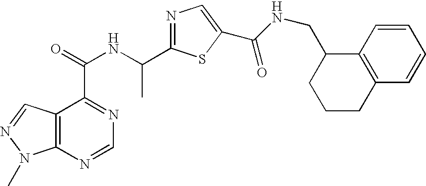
C12=C(N=CN=C1C(=O)NC(C1=NC=C(C(NCC3CCCC4=C3C=CC=C4)=O)S1)C)N(C)N=C2
